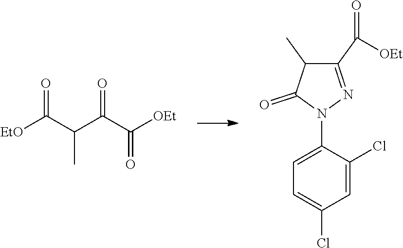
O=C(C(C(C([OEt])=O)=O)C)[EtO].C1=C(N2N=C(C([OEt])=O)C(C)C2=O)C(Cl)=CC(Cl)=C1
